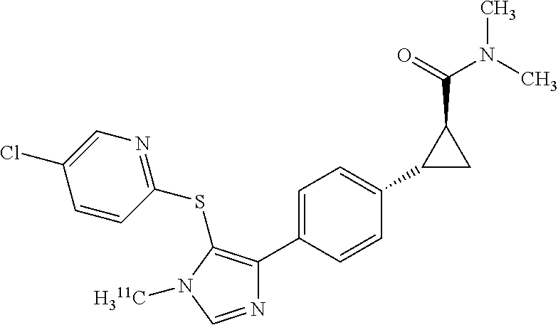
C1=C(C2=C(SC3=NC=C(Cl)C=C3)N([H311C])C=N2)C=CC(C2CC2C(=O)N(C)C)=C1
